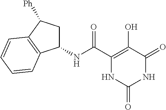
C(C1=C(O)C(=O)NC(=O)N1)(=O)NC1CC([Ph])C2=C1C=CC=C2
